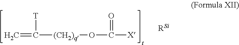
C=C([(CH2)q]OC([X])=O)[T]
